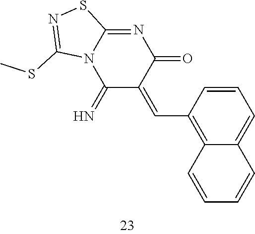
C12=C(C=C3C(=N)N4C(=NC3=O)SN=C4SC)C=CC=C1C=CC=C2
